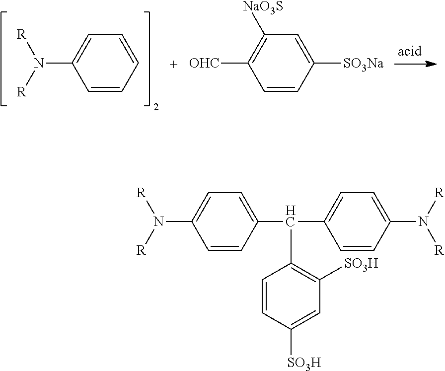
C1=CC=CC(N([R])[R])=C1.C1=C([SO3Na])C=CC([OHC])=C1[NaO3S].C1=C(C(C2=CC=C(N([R])[R])C=C2)C2=C([SO3H])C=C([SO3H])C=C2)C=CC(N([R])[R])=C1
